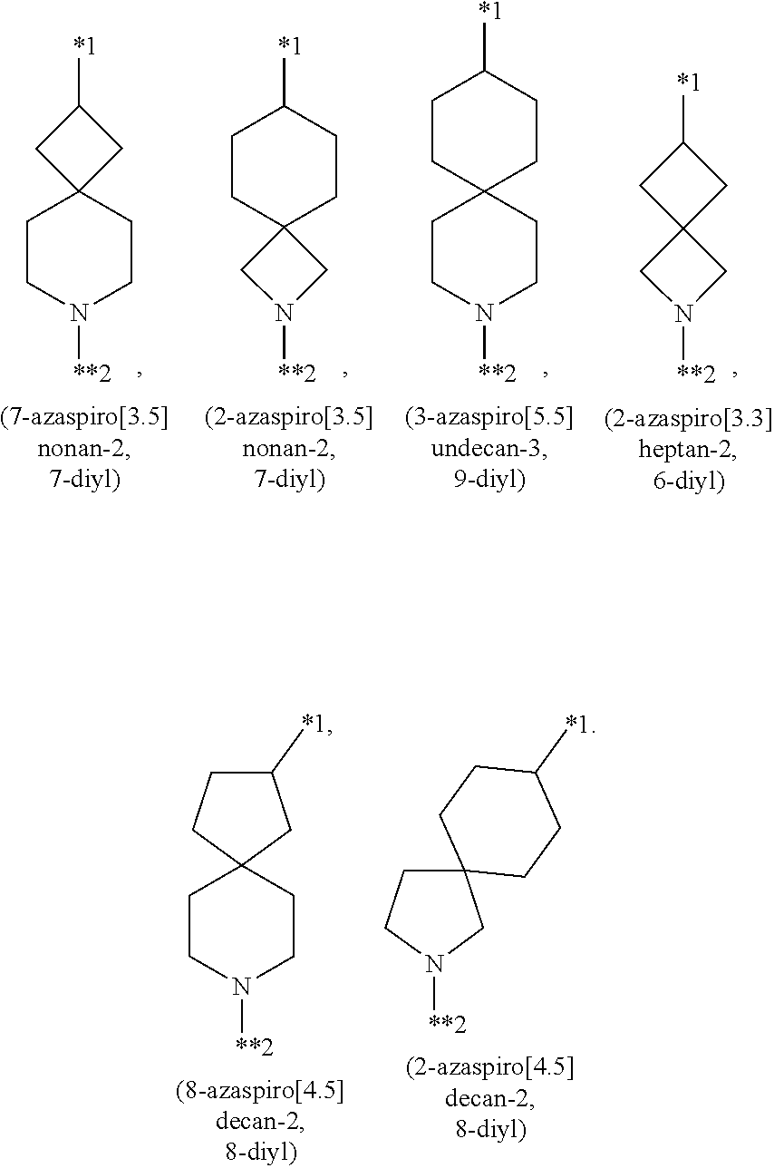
C1CN([**2])CCC12CC([*1])CC2.N1([**2])CC2(CC1)CCC([*1])CC2.[*1]C1CC2(C1)CCN([**2])CC2.[*1]C1CCC2(CC1)CN([**2])C2.[*1]C1CCC2(CC1)CCN([**2])CC2.[*1]C1CC2(CN([**2])C2)C1
